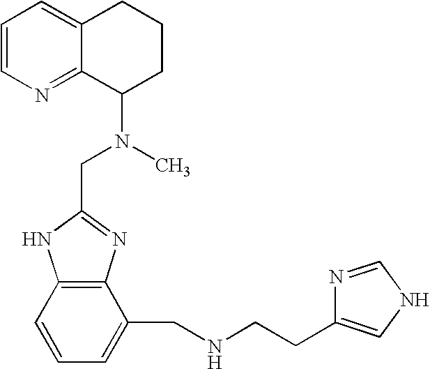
C1=CN=C2C(=C1)CCCC2N(C)CC1=NC2=C(N1)C=CC=C2CNCCC1=CNC=N1
